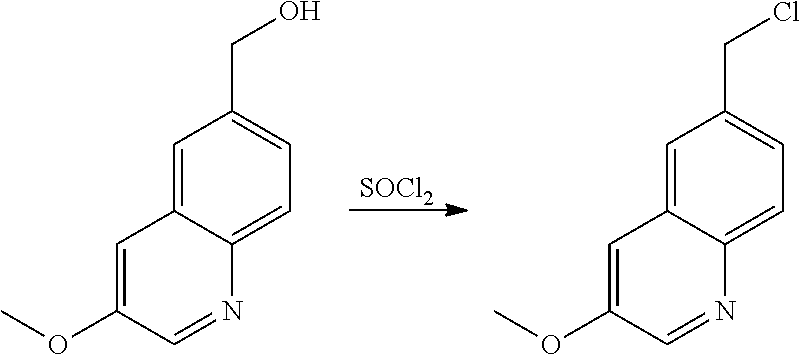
C1=C2C(=CC=C1CO)N=CC(OC)=C2.[SOCl2].C1=C2C(=CC=C1CCl)N=CC(OC)=C2
